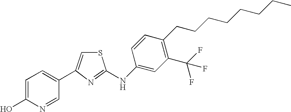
C1=C(O)N=CC(C2=CSC(NC3=CC(C(F)(F)F)=C(CCCCCCCC)C=C3)=N2)=C1
